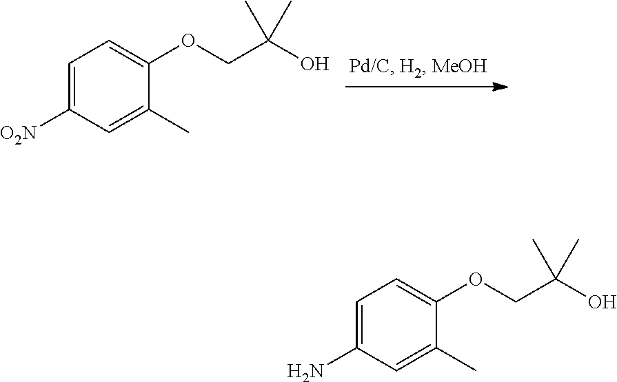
C1=C([O2N])C=C(C)C(OCC(O)(C)C)=C1.C1=C(N)C=C(C)C(OCC(O)(C)C)=C1
